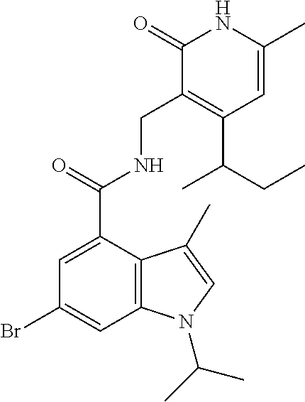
C12=C(C(C(=O)NCC3=C(C(CC)C)C=C(C)NC3=O)=CC(Br)=C1)C(C)=CN2C(C)C
